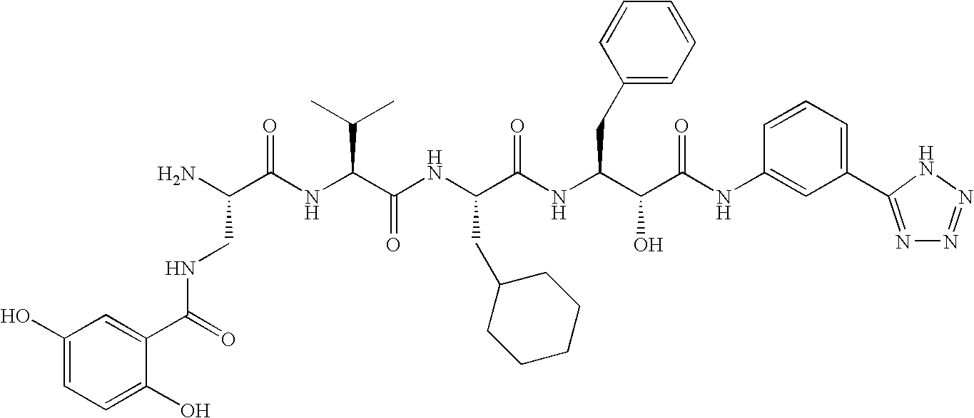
N(C(=O)C1=CC(O)=CC=C1O)CC(N)C(=O)NC(C(C)C)C(=O)NC(CC1CCCCC1)C(=O)NC(CC1=CC=CC=C1)C(O)C(=O)NC1=CC(C2=NN=NN2)=CC=C1
